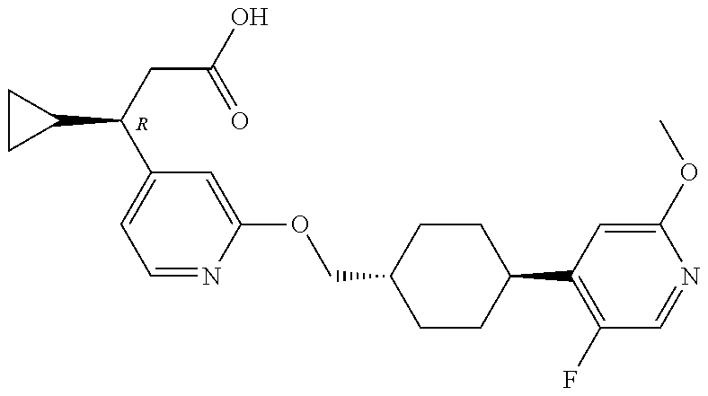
C1=NC(OCC2CCC(C3=C(F)C=NC(OC)=C3)CC2)=CC(C(CC(O)=O)C2CC2)=C1.[R]
